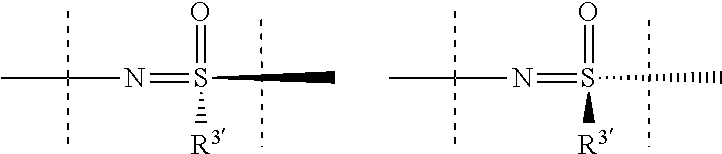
O=S(C)(=NC(C)(C)C)[R3].O=S(C)(=NC(C)(C)C)[R3]
